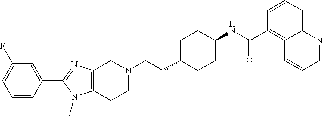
C1(C2=CC(F)=CC=C2)=NC2=C(N1C)CCN(CCC1CCC(NC(C3=C4C(=CC=C3)N=CC=C4)=O)CC1)C2
